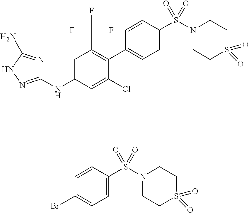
C1=CC(S(N2CCS(=O)(=O)CC2)(=O)=O)=CC=C1Br.C1=CC(S(N2CCS(=O)(=O)CC2)(=O)=O)=CC=C1C1=C(C(F)(F)F)C=C(NC2=NNC(N)=N2)C=C1Cl
